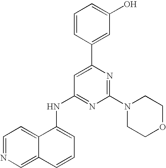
C1(N2CCOCC2)=NC(C2=CC(O)=CC=C2)=CC(NC2=CC=CC3=CN=CC=C23)=N1
